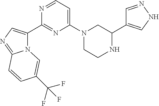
C1=NNC=C1C1CN(C2=CC=NC(C3=CN=C4N3C=C(C(F)(F)F)C=C4)=N2)CCN1
